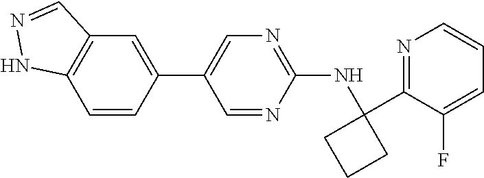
C1=NC(NC2(C3=NC=CC=C3F)CCC2)=NC=C1C1=CC2=C(C=C1)NN=C2
